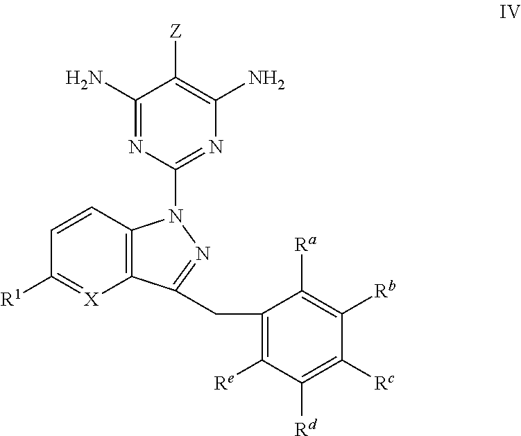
C1(N)=NC(N2C3=C([X]=C([R1])C=C3)C(CC3=C([Re])C([Rd])=C([Rc])C([Rb])=C3[Ra])=N2)=NC(N)=C1[Z]
